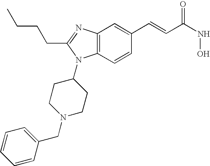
C12=C(N=C(CCCC)N1C1CCN(CC3=CC=CC=C3)CC1)C=C(C=CC(NO)=O)C=C2
